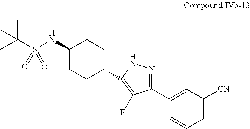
C1=C([CN])C=C(C2=NNC(C3CCC(NS(C(C)(C)C)(=O)=O)CC3)=C2F)C=C1
